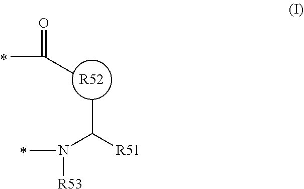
[R52].CC(C)=O.CC([R51])N([R53])C
